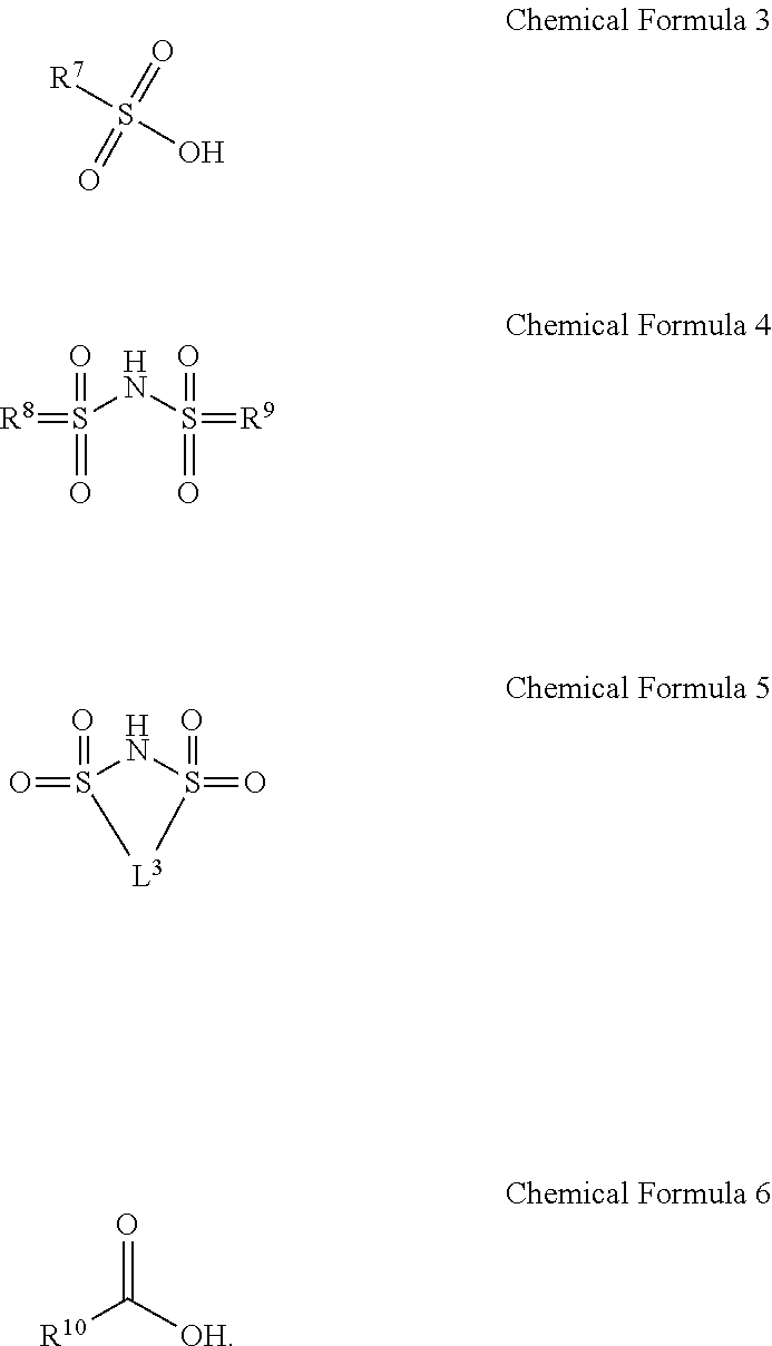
S(=O)([R7])(=O)O.[L3]1S(=O)(=O)NS1(=O)=O.[R10]C([OH])=O.S(=O)(NS(=O)(=[R9])=O)(=[R8])=O
